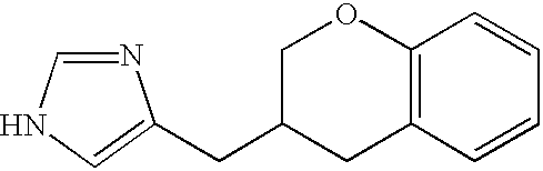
N1=CNC=C1CC1CC2=C(OC1)C=CC=C2
